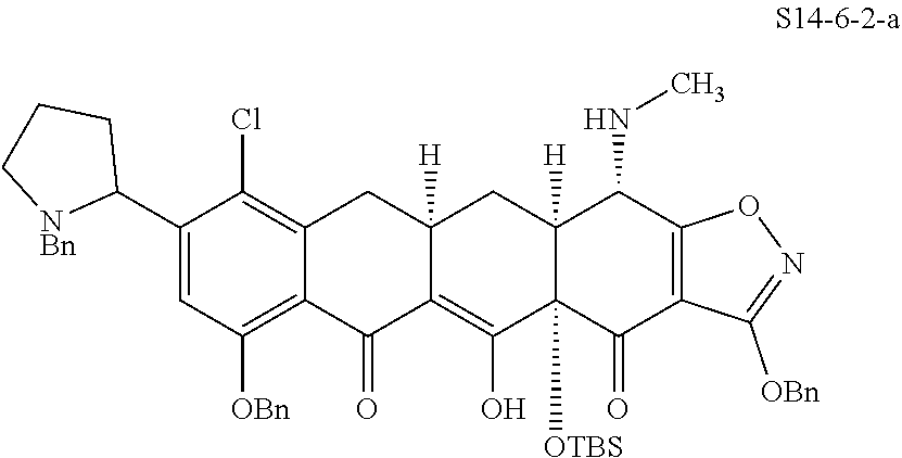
C1(C2CCC[NBn]2)=CC([OBn])=C2C(=C1Cl)CC1([H])C(=C(O)C3([OTBS])C([H])(C1)C(NC)C1=C(C3=O)C([OBn])=NO1)C2=O
